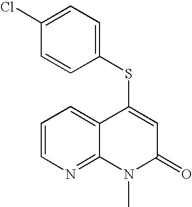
C1(SC2=CC(=O)N(C)C3=NC=CC=C23)=CC=C(Cl)C=C1
